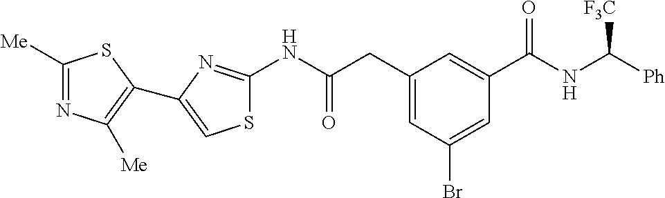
C1([Me])=NC([Me])=C(C2=CSC(NC(CC3=CC(Br)=CC(C(NC([Ph])[F3C])=O)=C3)=O)=N2)S1
